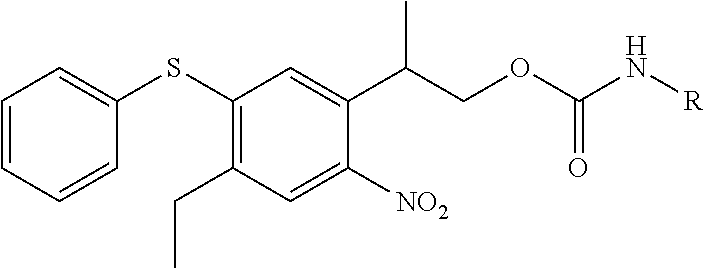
C1(SC2=C(CC)C=C([NO2])C(C(COC(N[R])=O)C)=C2)=CC=CC=C1
